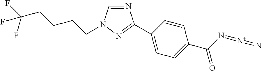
N1=CN(CCCCC(F)(F)F)N=C1C1=CC=C(C(N=[N+]=[N-])=O)C=C1
